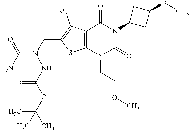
C12=C(N(CCOC)C(=O)N(C3CC(OC)C3)C1=O)SC(CN(C(N)=O)NC(OC(C)(C)C)=O)=C2C
